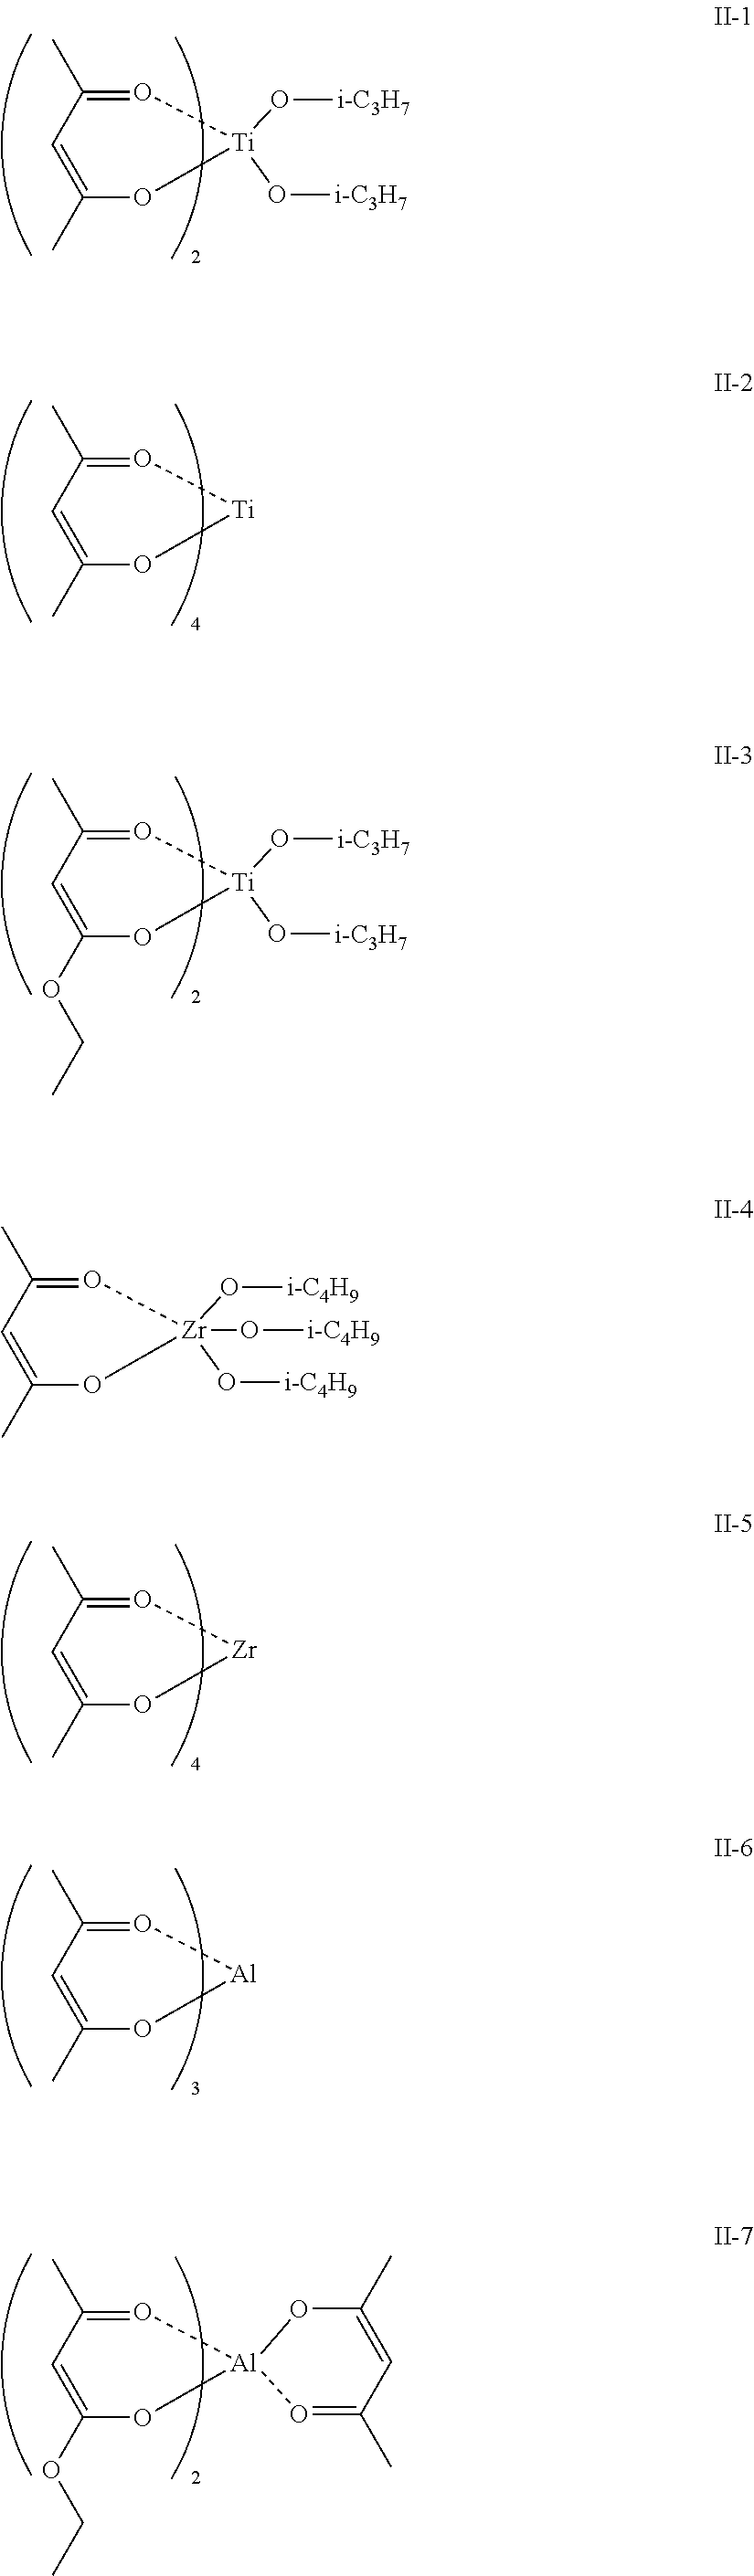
O1=C(C)C=C(C)O[Ti]1(O[i-C3H7])O[i-C3H7].O1=C(C)C=C(C)O[Ti]1.O1=C(C)C=C(OCC)O[Ti]1(O[i-C3H7])O[i-C3H7].O1=C(C)C=C(C)O[Zr]1(O[i-C4H9])(O[i-C4H9])O[i-C4H9].O1=C(C)C=C(C)O[Zr]1.O1=C(C)C=C(C)O[Al]1.O1=C(C)C=C(OCC)O[Al]12O=C(C)C=C(C)O2
